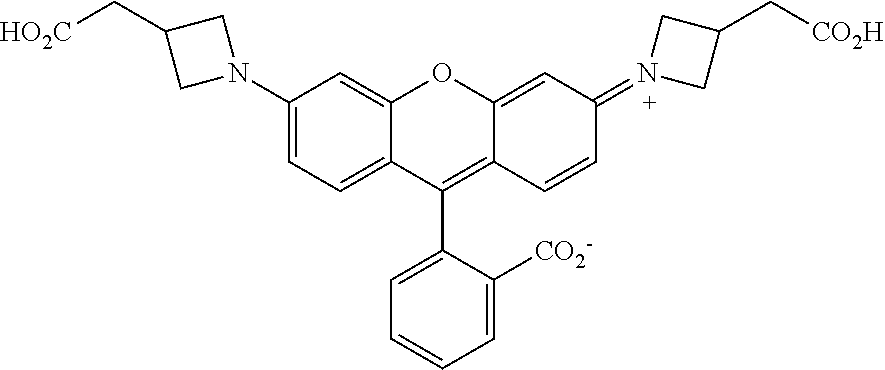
C1(N2CC(C[HO2C])C2)=CC=C2C(=C1)OC1=CC(=N3CC(C[CO2H])C3)C=CC1=C2C1=CC=CC=C1[CO2-]
